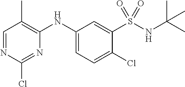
C1=NC(Cl)=NC(NC2=CC=C(Cl)C(S(NC(C)(C)C)(=O)=O)=C2)=C1C
